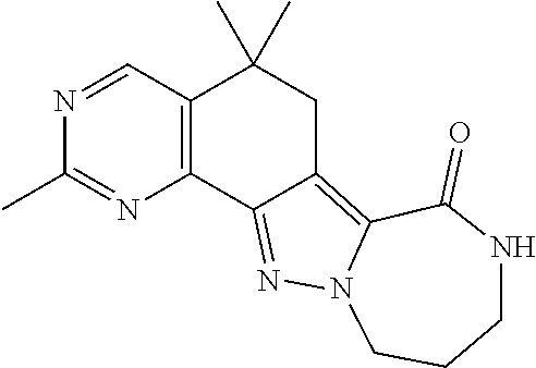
C12=C(N=C(C)N=C1)C1=NN3C(=C1CC2(C)C)C(=O)NCCC3
